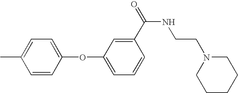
C1=CC(OC2=CC=CC(C(=O)NCCN3CCCCC3)=C2)=CC=C1C
